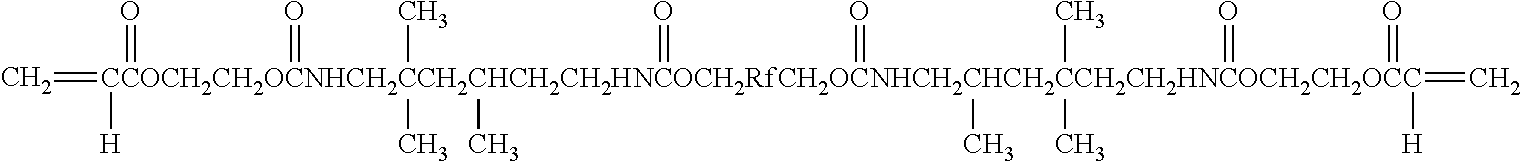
C=[CCOCH2CH2OCNHCH2CCH2CHCH2CH2HNCOCH2RfCH2OCNHCH2CHCH2CCH2CH2HNCOCH2CH2OCC]([H])(=O)(=O)(C)(C)(C)(=O)(=O)(C)(C)(C)(=O)(=C)([H])=O
